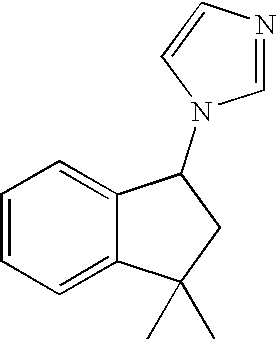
C1=CC=C2C(=C1)C(N1C=NC=C1)CC2(C)C
